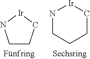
N1CCCC[Ir]1.C1CC[Ir]N1
